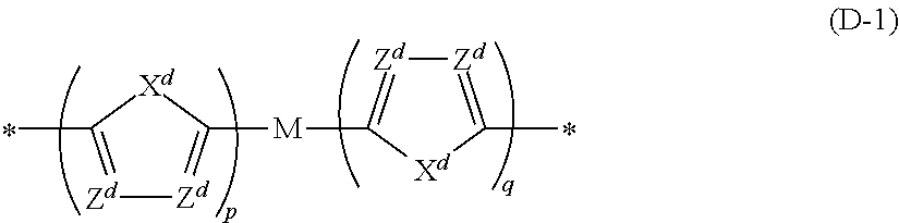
[Zd]1=C(C)[Xd]C([M]C2=[Zd][Zd]=C(C)[Xd]2)=[Zd]1
